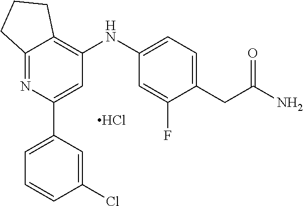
C12=NC(C3=CC=CC(Cl)=C3)=CC(NC3=CC=C(CC(N)=O)C(F)=C3)=C1CCC2.Cl
